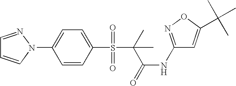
C1(S(C(C(NC2=NOC(C(C)(C)C)=C2)=O)(C)C)(=O)=O)=CC=C(N2N=CC=C2)C=C1
